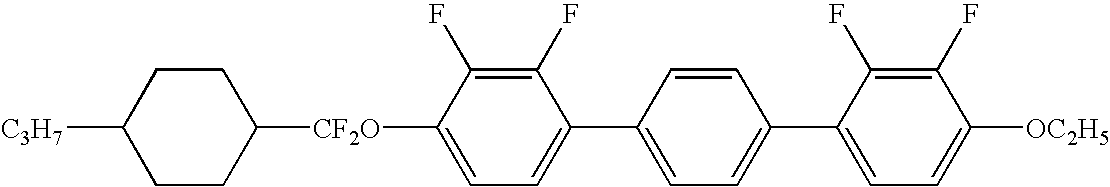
C1([CF2O]C2=CC=C(C3=CC=C(C4=CC=C([OC2H5])C(F)=C4F)C=C3)C(F)=C2F)CCC([C3H7])CC1
